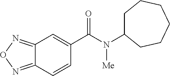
C12=NON=C1C=CC(C(N(C1CCCCCC1)[Me])=O)=C2
